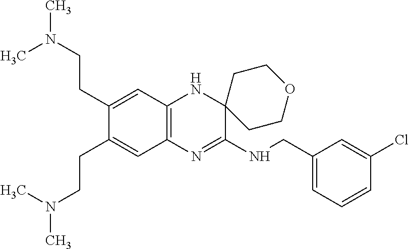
C1(CCN(C)C)=CC2=C(C=C1CCN(C)C)N=C(NCC1=CC=CC(Cl)=C1)C1(N2)CCOCC1
